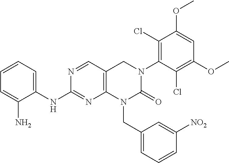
N1=CC2=C(N=C1NC1=CC=CC=C1N)N(CC1=CC=CC([NO2])=C1)C(=O)N(C1=C(Cl)C(OC)=CC(OC)=C1Cl)C2
